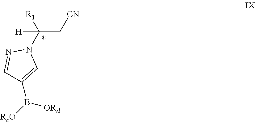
[H]C([R1])(N1N=CC(B([RcO])[ORd])=C1)C[CN]
